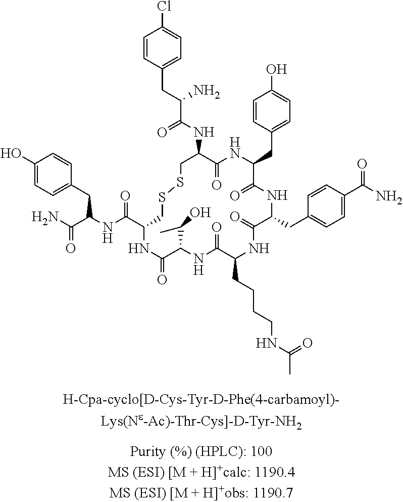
C1=CC(CC(C(NC2C(=O)NC(CC3=CC=C(O)C=C3)C(=O)NC(CC3=CC=C(C(N)=O)C=C3)C(=O)NC(CCCCNC(C)=O)C(=O)NC(C(C)O)C(=O)NC(C(NC(C(N)=O)CC3=CC=C(O)C=C3)=O)CSSC2)=O)N)=CC=C1Cl
